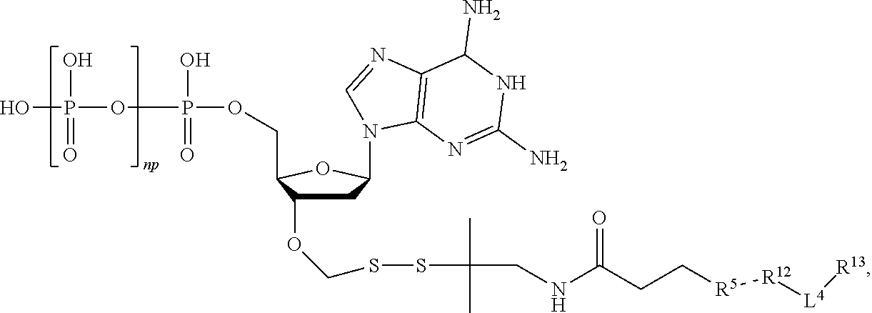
C1C(OCSSC(CNC(CC[R5][R12][L4][R13])=O)(C)C)C(COP(O)(=O)OP(O)(O)=O)OC1N1C=NC2=C1N=C(N)NC2N
